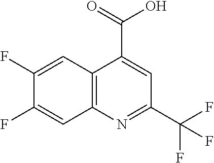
C12=C(N=C(C(F)(F)F)C=C1C(=O)O)C=C(F)C(F)=C2
